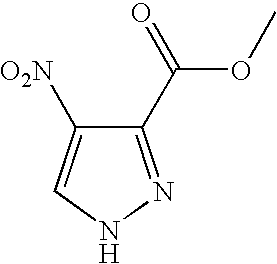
C1(C(=O)OC)=NNC=C1[O2N]
